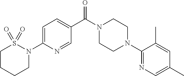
C1=C(N2S(=O)(=O)CCCC2)N=CC(C(N2CCN(C3=NC=C(C)C=C3C)CC2)=O)=C1
